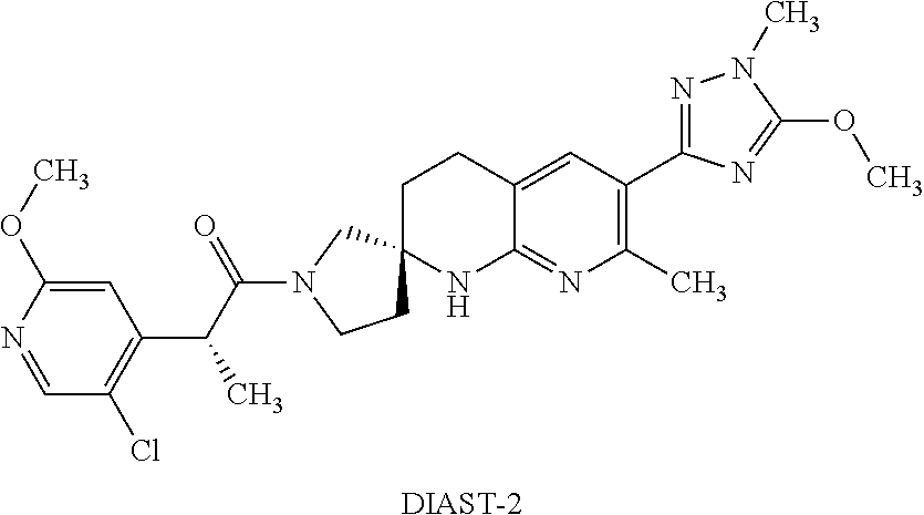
[DIAST-2].C1=NC(OC)=CC(C(C(N2CCC3(C2)CCC2=CC(C4=NN(C)C(OC)=N4)=C(C)N=C2N3)=O)C)=C1Cl
